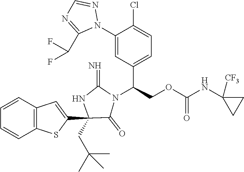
C1(C2(CC(C)(C)C)C(=O)N(C(C3=CC=C(Cl)C(N4N=CN=C4C(F)F)=C3)COC(=O)NC3([CF3])CC3)C(=N)N2)=CC2=C(S1)C=CC=C2
